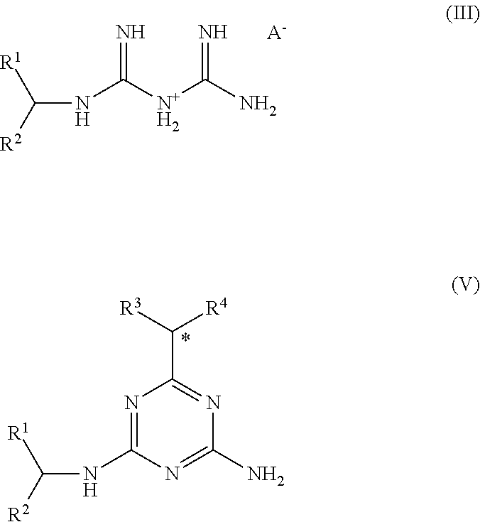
N(C([N+H2]C(N)=N)=N)C([R1])[R2].[A-].N(C([R1])[R2])C1=NC(C([R4])[R3])=NC(N)=N1
